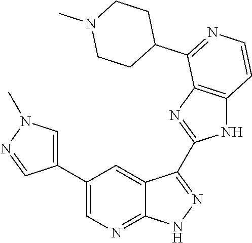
C1(C2=CN=C3C(=C2)C(C2=NC4=C(N2)C=CN=C4C2CCN(C)CC2)=NN3)=CN(C)N=C1
